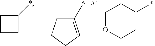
C1CC(*)C1.C1C(*)=CCC1.C1OCC=C(*)C1
